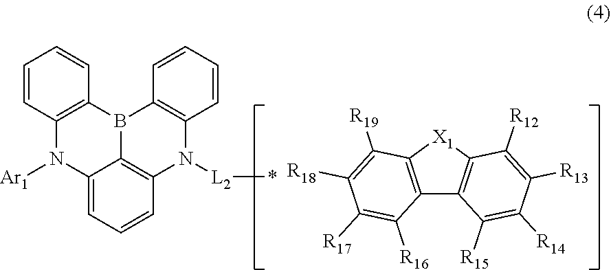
C1=CC2=C(C=C1)N([L2]*)C1=C3B2C2=C(N([Ar1])C3=CC=C1)C=CC=C2.C12=C([X1]C3=C1C([R15])=C([R14])C([R13])=C3[R12])C([R19])=C([R18])C([R17])=C2[R16]
